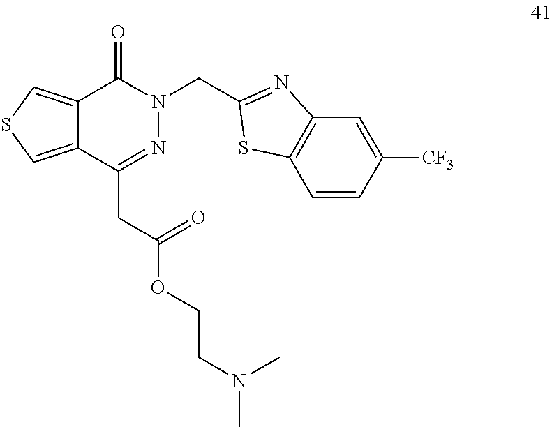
C12=CSC=C1C(CC(OCCN(C)C)=O)=NN(CC1=NC3=C(C=CC([CF3])=C3)S1)C2=O
